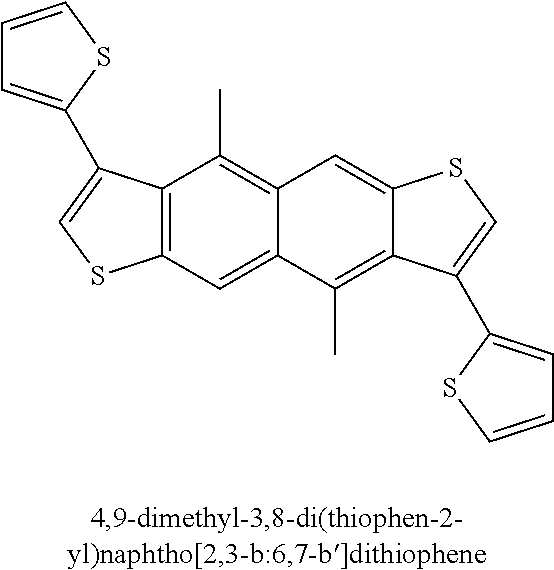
C12=C(C(C3=CC=CS3)=CS1)C(C)=C1C(=C2)C(C)=C2C(=C1)SC=C2C1=CC=CS1
